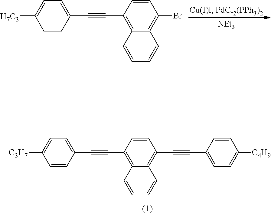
C(C1=C2C(=C(Br)C=C1)C=CC=C2)#CC1=CC=C([H7C3])C=C1.[NEt3].C(C1=C2C(=C(C#CC3=CC=C([C4H9])C=C3)C=C1)C=CC=C2)#CC1=CC=C([C3H7])C=C1
